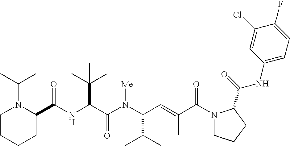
N(C(C(N(C(C(C)C)C=C(C)C(N1CCCC1C(=O)NC1=CC=C(F)C(Cl)=C1)=O)[Me])=O)C(C)(C)C)C(C1N(C(C)C)CCCC1)=O
